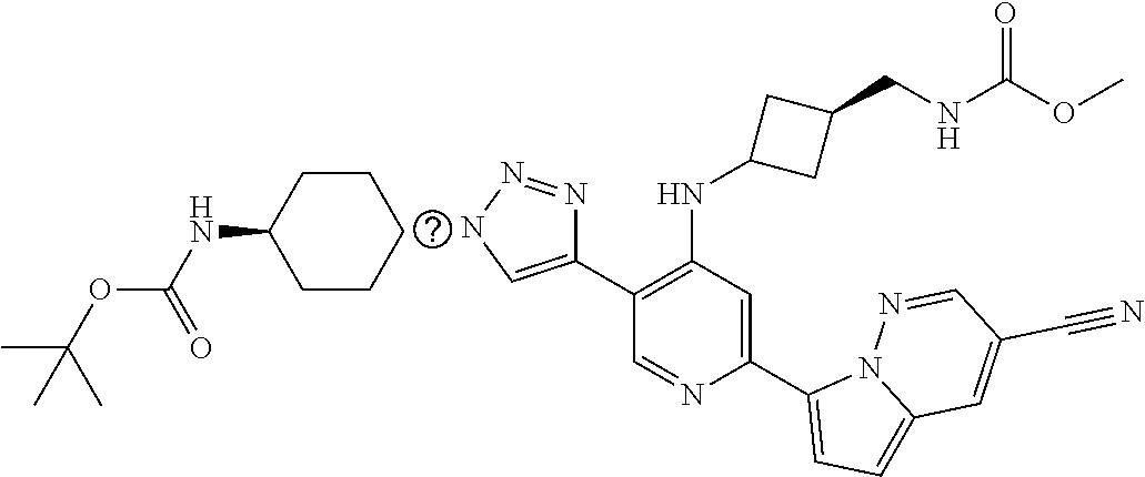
C1(C2=CNN=N2)=C(NC2CC(CNC(=O)OC)C2)C=C(C2=CC=C3N2N=CC(C#N)=C3)N=C1.C1CC(NC(OC(C)(C)C)=O)CCC1
